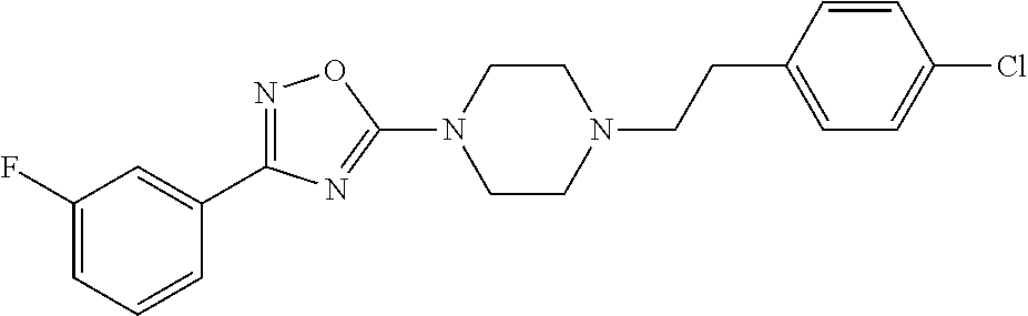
N1=C(C2=CC(F)=CC=C2)N=C(N2CCN(CCC3=CC=C(Cl)C=C3)CC2)O1
